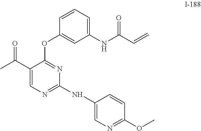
C1(C(C)=O)=CN=C(NC2=CN=C(OC)C=C2)N=C1OC1=CC(NC(C=C)=O)=CC=C1
